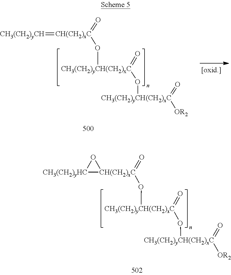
[CH(CH2)xC](=[CH3(CH2)yCH])(O[CH3(CH2)yCH(CH2)xC](=O)O[CH3(CH2)yCH(CH2)xC](=O)[OR2])=O.[CH(CH2)xC]1(O[CH3(CH2)yCH(CH2)xC](=O)O[CH3(CH2)yCH(CH2)xC](=O)[OR2])(=O)O[CH3(CH2)yHC]1
